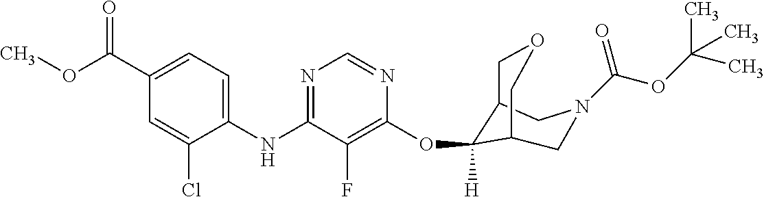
C1(NC2=NC=NC(OC3([H])C4COCC3CN(C(OC(C)(C)C)=O)C4)=C2F)=CC=C(C(OC)=O)C=C1Cl
